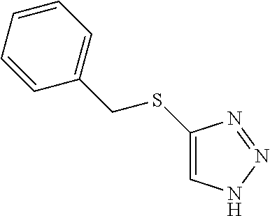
C1=CC(CSC2=CNN=N2)=CC=C1
